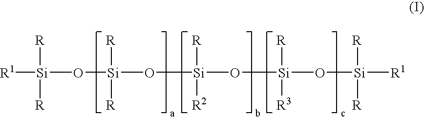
[R1][Si](O[Si](O[Si](O[Si](O[Si]([R1])([R])[R])([R])[R3])([R])[R2])([R])[R])([R])[R]
